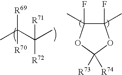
CC(C(C)([R71])[R72])([R69])[R70].C1(F)(C)C(F)(C)OC([R73])([R74])O1
